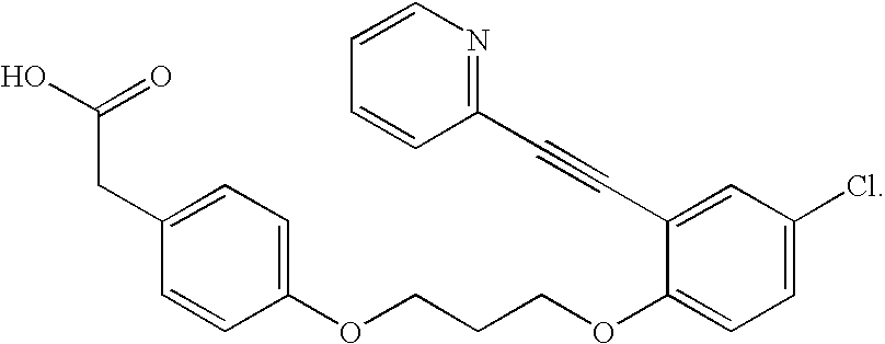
C1(CC(O)=O)=CC=C(OCCCOC2=CC=C(Cl)C=C2C#CC2=NC=CC=C2)C=C1
